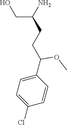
C(CCC(C1=CC=C(Cl)C=C1)OC)(N)CO
